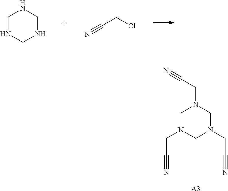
C1NCNCN1.C(CCl)#N.C1N(CC#N)CN(CC#N)CN1CC#N.[A3]
